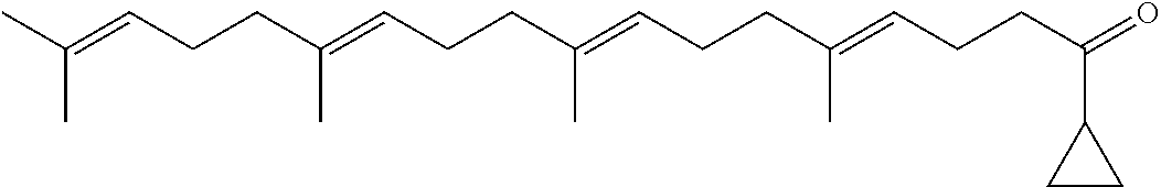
C(C=C(CCC=C(CCC=C(CCC=C(C)C)C)C)C)CC(=O)C1CC1
